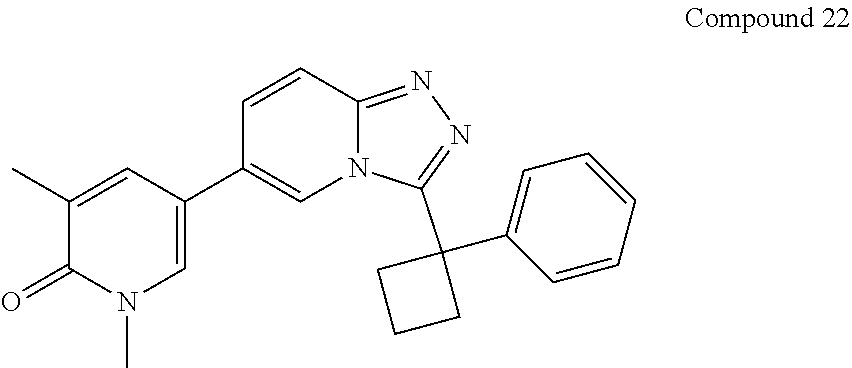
C1(C)=CC(C2=CN3C(=NN=C3C3(C4=CC=CC=C4)CCC3)C=C2)=CN(C)C1=O
